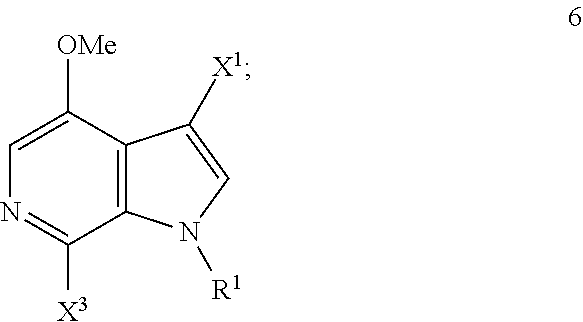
C1=C([OMe])C2=C(C([X3])=N1)N([R1])C=C2[X1]
